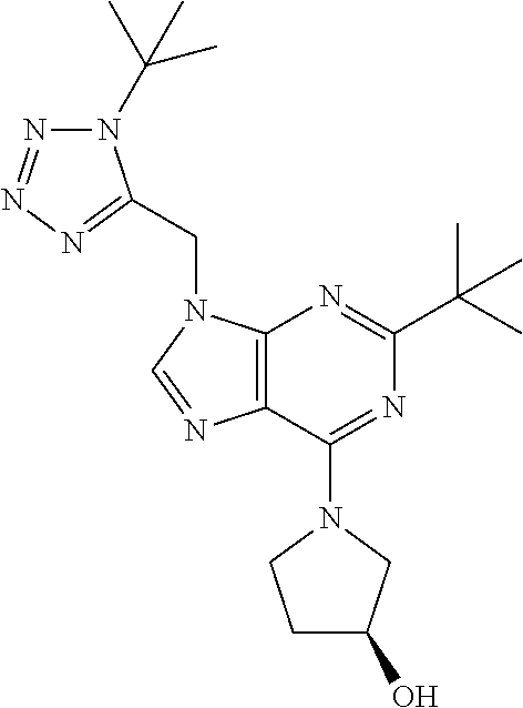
N1(C(C)(C)C)N=NN=C1CN1C2=C(N=C1)C(N1CCC(O)C1)=NC(C(C)(C)C)=N2
